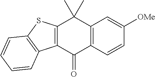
C12=C(C=CC([OMe])=C1)C(=O)C1=C(C2(C)C)SC2=C1C=CC=C2
